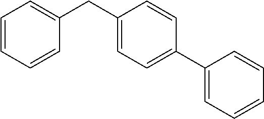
C1(CC2=CC=C(C3=CC=CC=C3)C=C2)=CC=CC=C1
